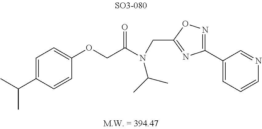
C1(OCC(N(C(C)C)CC2=NC(C3=CC=CN=C3)=NO2)=O)=CC=C(C(C)C)C=C1
